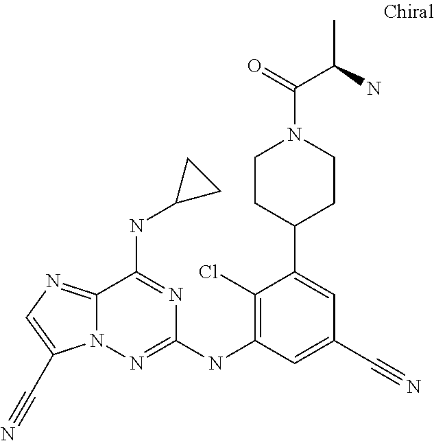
N12C(=NC=C1C#N)C(NC1CC1)=NC(NC1=C(Cl)C(C3CCN(C(=O)C(C)N)CC3)=CC(C#N)=C1)=N2
